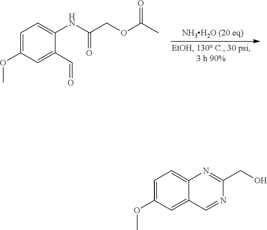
C1=C(OC)C=C(C=O)C(NC(COC(C)=O)=O)=C1.C1=C(OC)C=C2C(=C1)N=C(CO)N=C2
